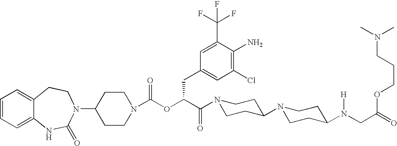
C1(N2C(=O)NC3=CC=CC=C3CC2)CCN(C(OC(C(N2CCC(N3CCC(N(CC(=O)OCCCN(C)C)[H])CC3)CC2)=O)CC2=CC(Cl)=C(N)C(C(F)(F)F)=C2)=O)CC1
